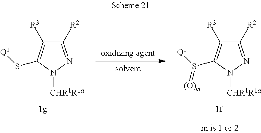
C1([R2])=NN([CHR1R1a])C(S[Q1])=C1[R3].C1([R2])=NN([CHR1R1a])C(S([Q1])=[(O)m])=C1[R3]
